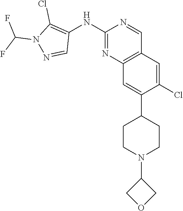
C12=C(C=C(Cl)C(C3CCN(C4COC4)CC3)=C1)C=NC(NC1=C(Cl)N(C(F)F)N=C1)=N2
